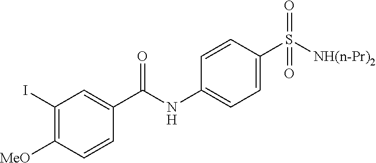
C1=CC(S([NH(n-Pr)2])(=O)=O)=CC=C1NC(=O)C1=CC(I)=C([MeO])C=C1
